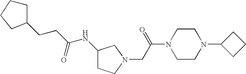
C(CC1CCCC1)C(NC1CCN(CC(N2CCN(C3CCC3)CC2)=O)C1)=O
